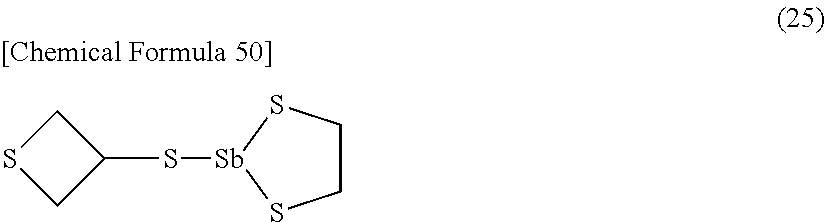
C1C(S[Sb]2SCCS2)CS1
